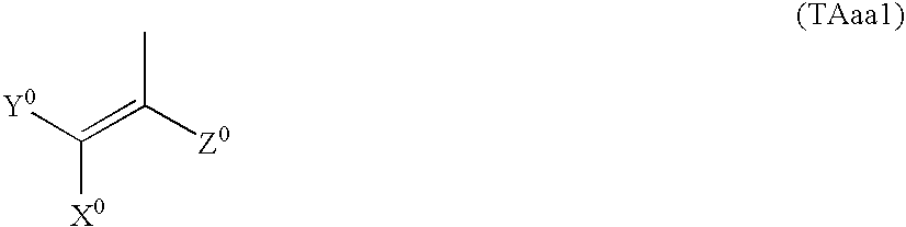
[X0]C([Y0])=C(C)[Z0]
